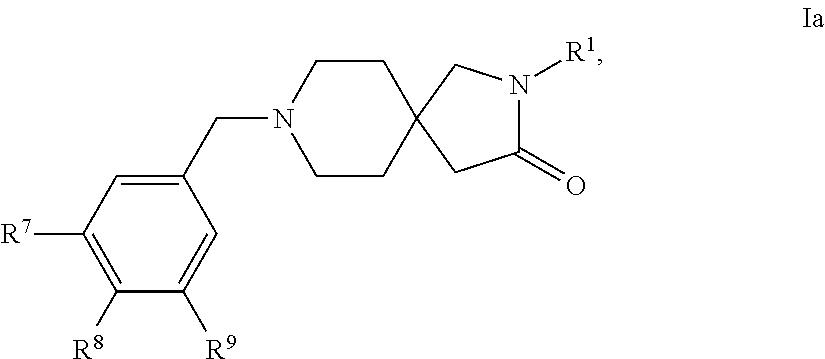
C1(CN2CCC3(CC(=O)N([R1])C3)CC2)=CC([R7])=C([R8])C([R9])=C1
